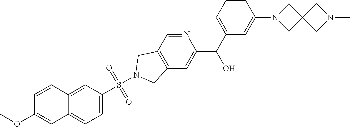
C1=C(C(C2=CC3=C(C=N2)CN(S(C2=CC=C4C(=C2)C=CC(OC)=C4)(=O)=O)C3)O)C=C(N2CC3(C2)CN(C)C3)C=C1
